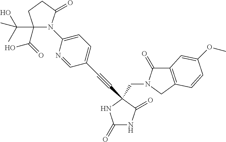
C1(=O)NC(=O)C(C#CC2=CC=C(N3C(C(C)(O)C)(C(=O)O)CCC3=O)N=C2)(CN2C(=O)C3=C(C2)C=CC(OC)=C3)N1
